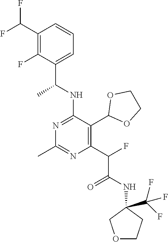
C1(C(F)F)=C(F)C(C(NC2=NC(C)=NC(C(F)C(NC3(C(F)(F)F)COCC3)=O)=C2C2OCCO2)C)=CC=C1
